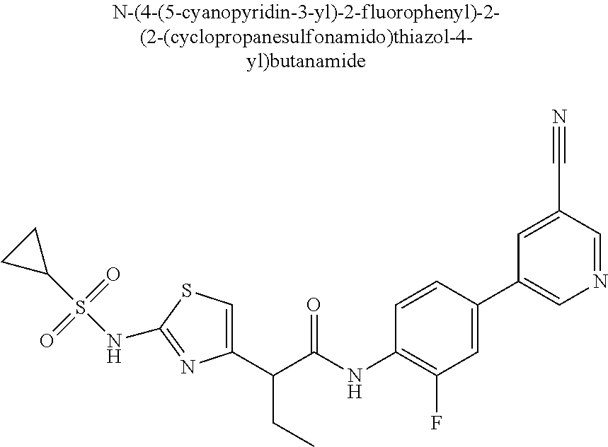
C1(C(C(NC2=C(F)C=C(C3=CN=CC(C#N)=C3)C=C2)=O)CC)=CSC(NS(C2CC2)(=O)=O)=N1
